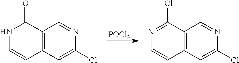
[POCl3].C1(Cl)=CC2=C(C=N1)C(=O)NC=C2.C1(Cl)=CC2=C(C=N1)C(Cl)=NC=C2
